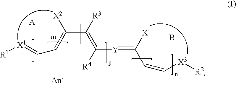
C(C([R3])=C([R4])[Y]=C(C=C[X3][R2])[X4])(=CC=[X1][R1])[X2].[A].B
